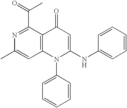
C12=C(C(C(=O)C)=NC(C)=C1)C(=O)C=C(NC1=CC=CC=C1)N2C1=CC=CC=C1.[H]
